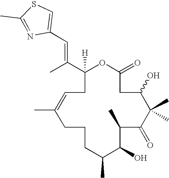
C1(C(C)=CC2=CSC(C)=N2)([H])OC(=O)CC(O)C(C)(C)C(=O)C(C)C(O)C(C)CCCC(C)=CC1
